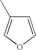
C1=COC=C1C
